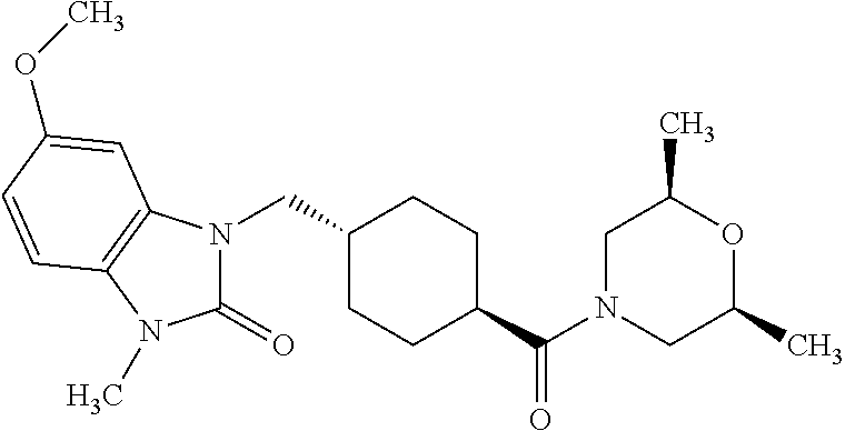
N1(CC2CCC(C(N3CC(C)OC(C)C3)=O)CC2)C(=O)N(C)C2=C1C=C(OC)C=C2
